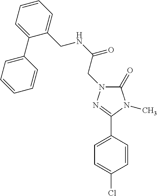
C1(=O)N(CC(NCC2=CC=CC=C2C2=CC=CC=C2)=O)N=C(C2=CC=C(Cl)C=C2)N1C
